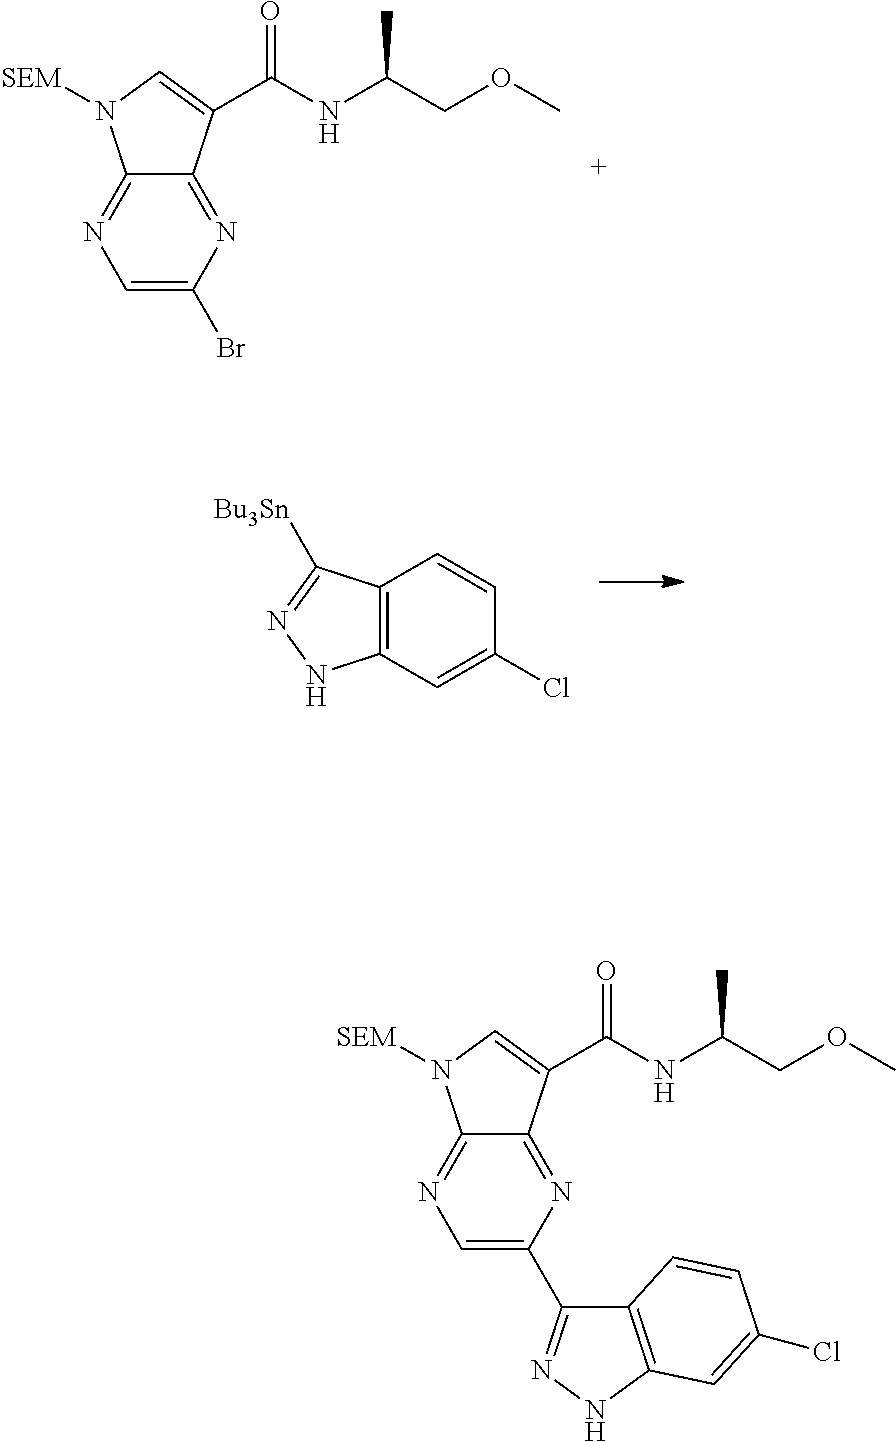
N1=C2C(=NC(C3=NNC4=C3C=CC(Cl)=C4)=C1)C(C(NC(COC)C)=O)=CN2[SEM].N1=C2C(=NC(Br)=C1)C(C(NC(COC)C)=O)=CN2[SEM].C12=C(C=C(Cl)C=C1)NN=C2[Bu3Sn]
